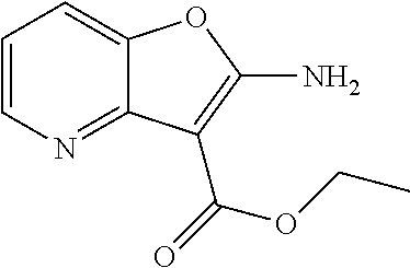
C1=CN=C2C(=C1)OC(N)=C2C(=O)OCC
